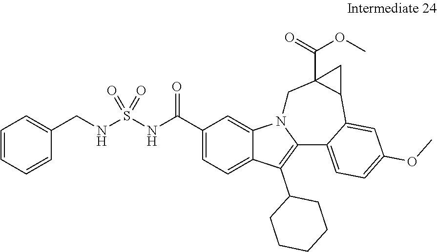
C1(C(NS(NCC2=CC=CC=C2)(=O)=O)=O)=CC=C2C(=C1)N1C(=C2C2CCCCC2)C2=CC=C(OC)C=C2C2C(C(=O)OC)(C1)C2
